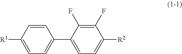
C1(C2=CC=C([R2])C(F)=C2F)=CC=C([R1])C=C1
